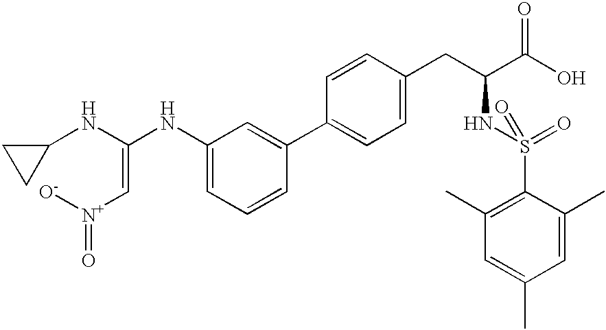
C1(C2=CC(NC(=C[N+]([O-])=O)NC3CC3)=CC=C2)=CC=C(CC(C(O)=O)NS(=O)(=O)C2=C(C)C=C(C)C=C2C)C=C1
